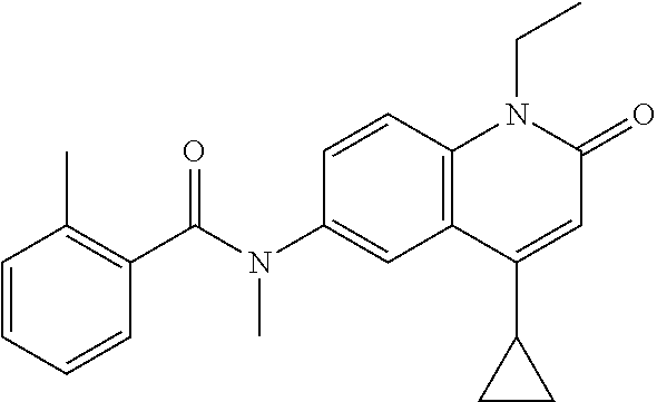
N(C1=CC2=C(C=C1)N(CC)C(=O)C=C2C1CC1)(C(C1=C(C)C=CC=C1)=O)C
